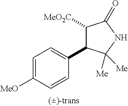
C1=C([MeO])C=CC(C2C([MeO2C])C(=O)NC2([Me])[Me])=C1
